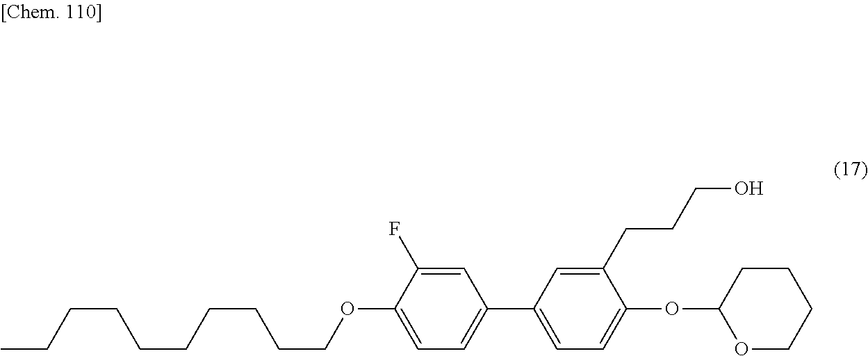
C1(OCCCCCCCCCC)=CC=C(C2=CC=C(OC3CCCCO3)C(CCCO)=C2)C=C1F
